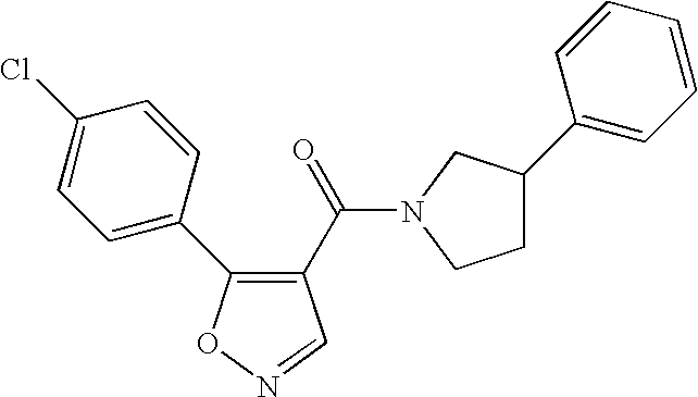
C1=C(C2=C(C(=O)N3CC(C4=CC=CC=C4)CC3)C=NO2)C=CC(Cl)=C1
